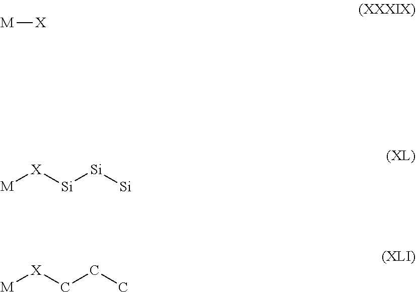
[M][X].[M][X][Si][Si][Si].[M][X]CCC
